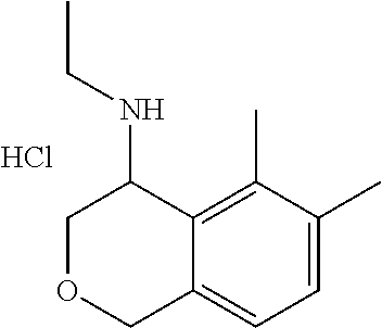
C12=CC=C(C)C(C)=C1C(NCC)COC2.Cl
